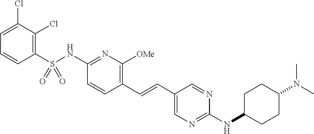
C1(S(NC2=NC([OMe])=C(C=CC3=CN=C(NC4CCC(N(C)C)CC4)N=C3)C=C2)(=O)=O)=C(Cl)C(Cl)=CC=C1
